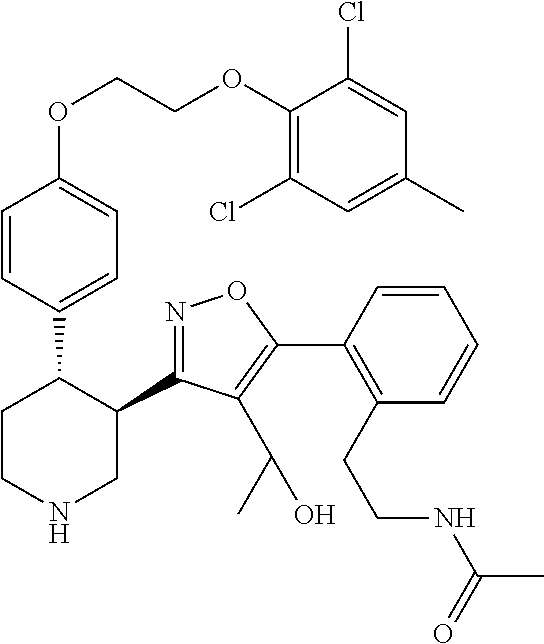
C1(C2=NOC(C3=C(CCNC(C)=O)C=CC=C3)=C2C(C)O)C(C2=CC=C(OCCOC3=C(Cl)C=C(C)C=C3Cl)C=C2)CCNC1
